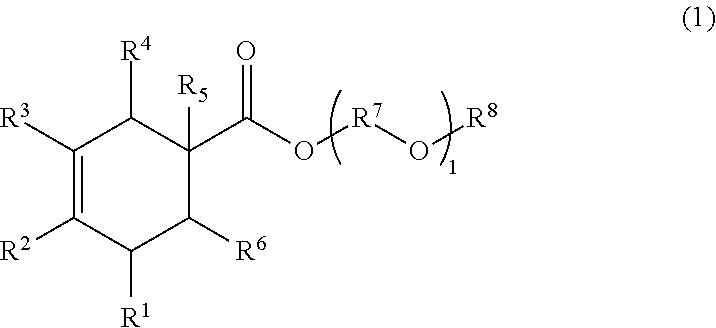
C1([R3])=C([R2])C([R1])C([R6])C(C(O[R7]O[R8])=O)([R5])C1[R4]
